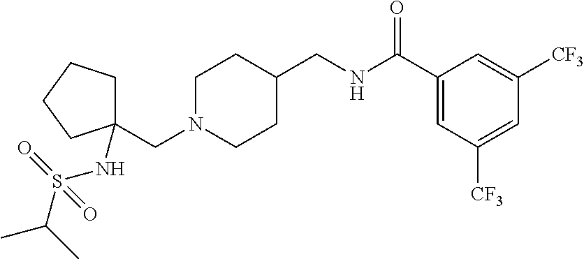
C(N1CCC(CNC(C2=CC([CF3])=CC([CF3])=C2)=O)CC1)C1(NS(=O)(C(C)C)=O)CCCC1
